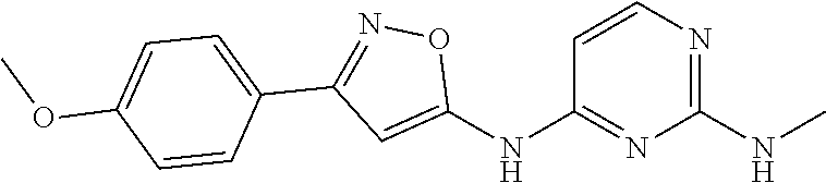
C1=CN=C(NC)N=C1NC1=CC(C2=CC=C(OC)C=C2)=NO1
